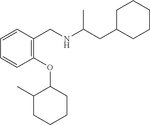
C1=CC=CC(CNC(CC2CCCCC2)C)=C1OC1CCCCC1C
